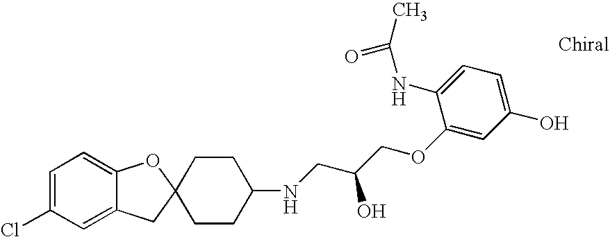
C1=C(Cl)C=C2C(=C1)OC1(C2)CCC(NCC(COC2=CC(O)=CC=C2NC(C)=O)O)CC1
